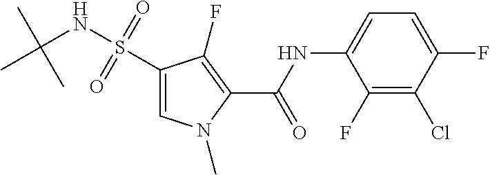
C1(F)=C(Cl)C(F)=CC=C1NC(=O)C1=C(F)C(S(NC(C)(C)C)(=O)=O)=CN1C
